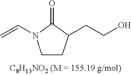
C1CC(CCO)C(=O)N1C=C
